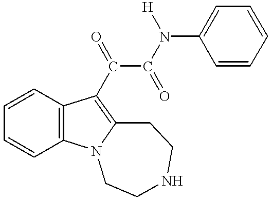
C1=CC2=C(C=C1)N1C(=C2C(C(N([H])C2=CC=CC=C2)=O)=O)CCNCC1
